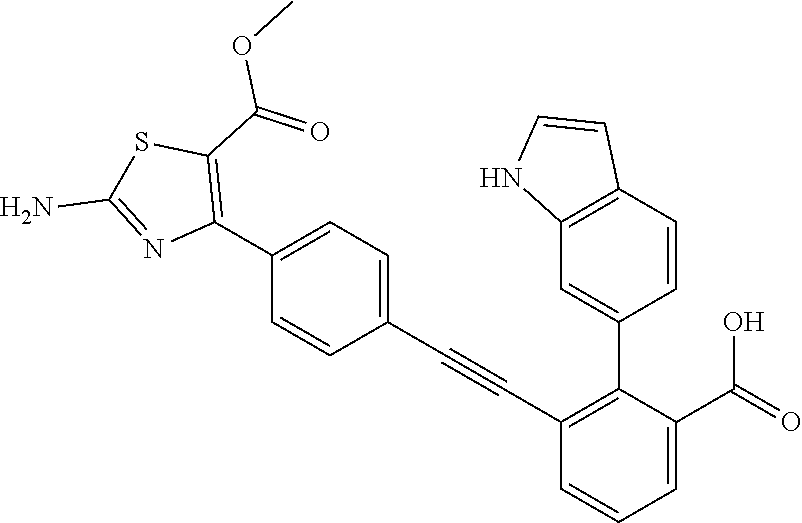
C1=C(C2=C(C(=O)OC)SC(N)=N2)C=CC(C#CC2=C(C3=CC4=C(C=C3)C=CN4)C(C(=O)O)=CC=C2)=C1
